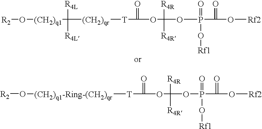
[R2]O[(CH2)q1]C([(CH2)qr][T]C(OC(OP(=O)(O[Rf1])C(O[Rf2])=O)([R4R])[R4R])=O)([R4L])[R4L].[R2]O[(CH2)q1-Ring-(CH2)qr][T]C(OC(OP(=O)(O[Rf1])C(O[Rf2])=O)([R4R])[R4R])=O
